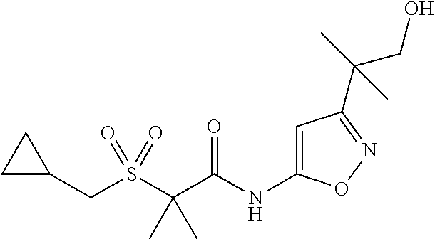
C1C(CS(C(C(NC2=CC(C(C)(CO)C)=NO2)=O)(C)C)(=O)=O)C1
